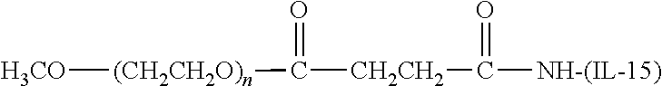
[H3CO][(CH2CH2O)n]C(=O)[CH2CH2]C(=O)[NH-(IL-15)]
